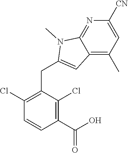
C1(Cl)=C(CC2=CC3=C(C)C=C([CN])N=C3N2C)C(Cl)=C(C(O)=O)C=C1
